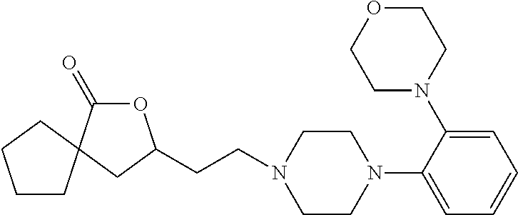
O1C(=O)C2(CC1CCN1CCN(C3=CC=CC=C3N3CCOCC3)CC1)CCCC2
